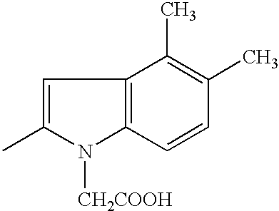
C1=C(C)N([CH2COOH])C2=C1C(C)=C(C)C=C2
